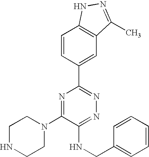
C1=CC(C2=NN=C(NCC3=CC=CC=C3)C(N3CCNCC3)=N2)=CC2=C1NN=C2C
